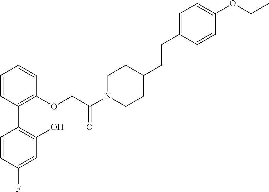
C1=CC(C2=C(O)C=C(F)C=C2)=C(OCC(N2CCC(CCC3=CC=C(OCC)C=C3)CC2)=O)C=C1
